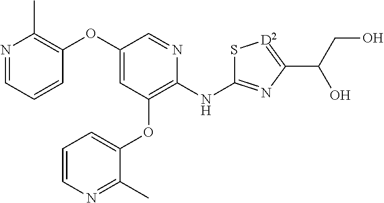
N1=CC=CC(OC2=CC(OC3=CC=CN=C3C)=C(NC3=NC(C(CO)O)=[D2]S3)N=C2)=C1C
